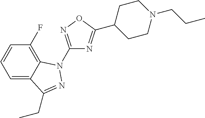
C1(F)=C2C(=CC=C1)C(CC)=NN2C1=NOC(C2CCN(CCC)CC2)=N1
